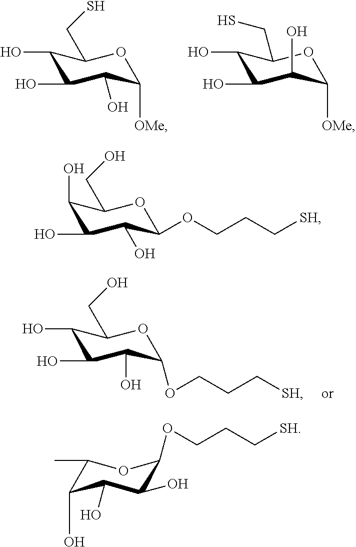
C1(O)C(O)C(O)C(OCCC[SH])OC1CO.C1(O)C(O)C(O)C([OMe])OC1CS.C1(O)C(O)C(O)C([OMe])OC1CS.C1(O)C(O)C(O)C(OCCC[SH])OC1CO.C1(C)C(O)C(O)C(O)C(OCCC[SH])O1
